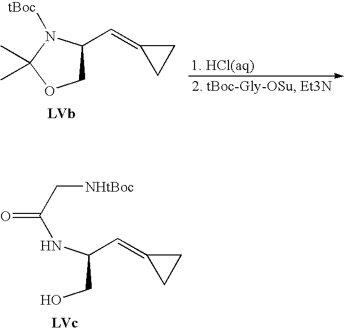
C(CO)(NC(C[NHtBoc])=O)C=C1CC1.C1(C=C2CC2)COC(C)(C)N1[tBoc]
